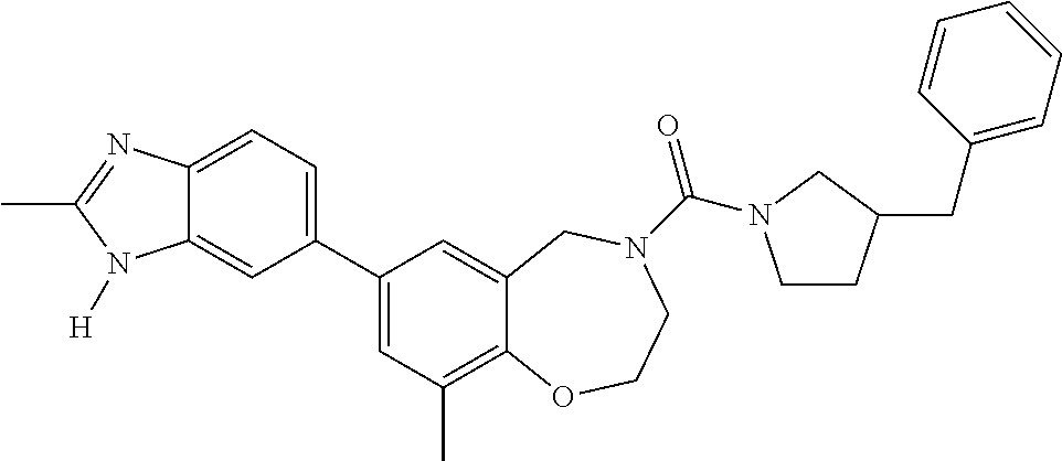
C12=CC=C(C3=CC(C)=C4C(=C3)CN(C(=O)N3CCC(CC5=CC=CC=C5)C3)CCO4)C=C1N([H])C(C)=N2
